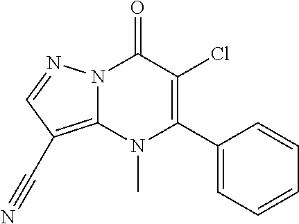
N12C(=C(C#N)C=N1)N(C)C(C1=CC=CC=C1)=C(Cl)C2=O
